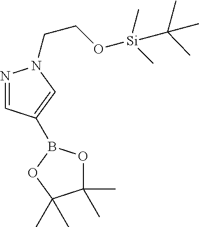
N1=CC(B2OC(C)(C)C(C)(C)O2)=CN1CCO[Si](C(C)(C)C)(C)C
